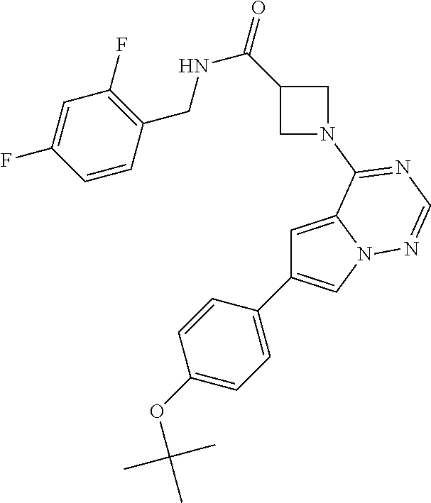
C1=C2N(C=C1C1=CC=C(OC(C)(C)C)C=C1)N=CN=C2N1CC(C(=O)NCC2=C(F)C=C(F)C=C2)C1
